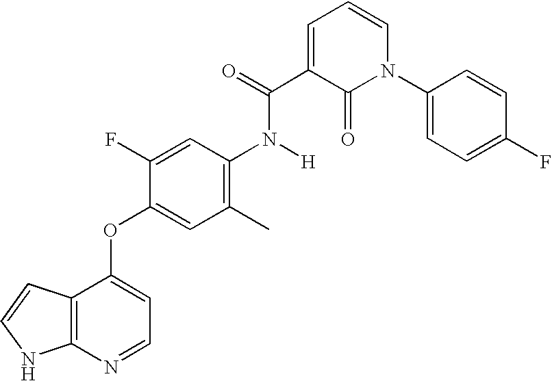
O(C1=CC=NC2=C1C=CN2)C1=CC(C)=C(N([H])C(C2=CC=CN(C3=CC=C(F)C=C3)C2=O)=O)C=C1F
